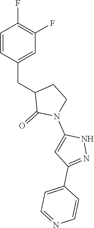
C1=CC(CC2C(=O)N(C3=CC(C4=CC=NC=C4)=NN3)CC2)=CC(F)=C1F
